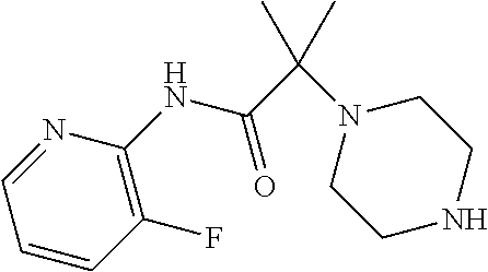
C1=CC(F)=C(NC(C(N2CCNCC2)(C)C)=O)N=C1
